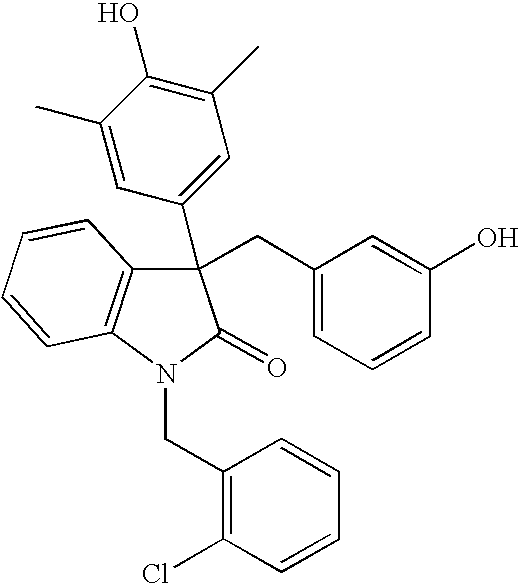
C1(C2=CC(C)=C(O)C(C)=C2)(CC2=CC=CC(O)=C2)C2=C(N(CC3=C(Cl)C=CC=C3)C1=O)C=CC=C2
